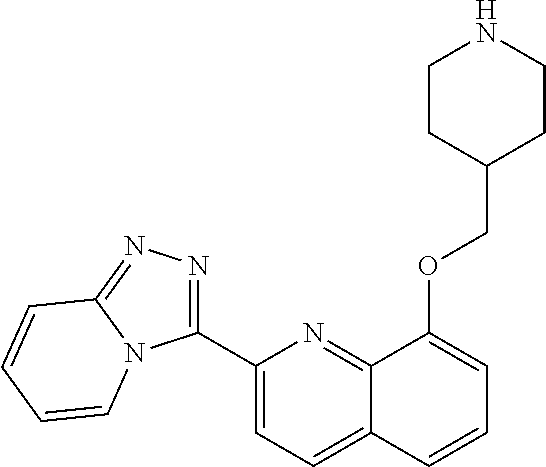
C1(C2=NN=C3N2C=CC=C3)=CC=C2C(=N1)C(OCC1CCNCC1)=CC=C2
